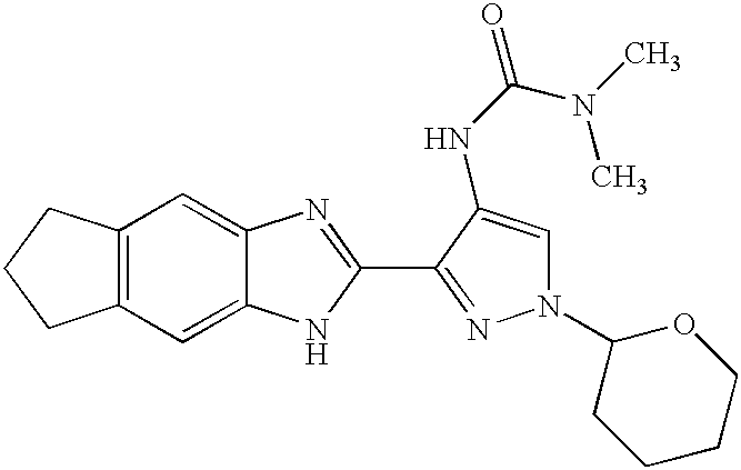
C12=C(C=C3C(=C1)N=C(C1=NN(C4CCCCO4)C=C1NC(=O)N(C)C)N3)CCC2
